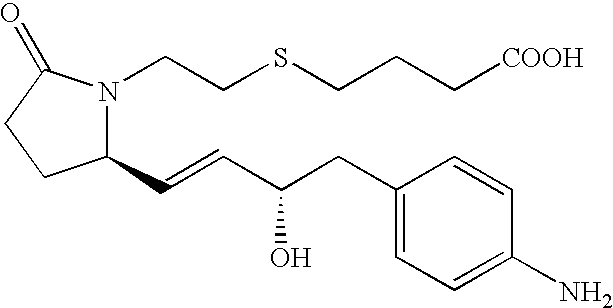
C1(C=CC(CC2=CC=C(N)C=C2)O)N(CCSCCC[COOH])C(=O)CC1
